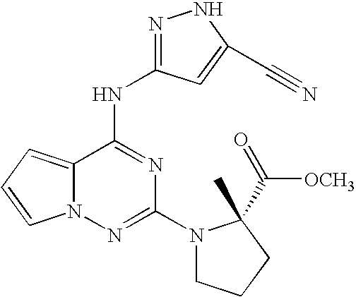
C12=CC=CN1N=C(N1CCCC1(C)C(=O)[OCH3])N=C2NC1=NNC(C#N)=C1
